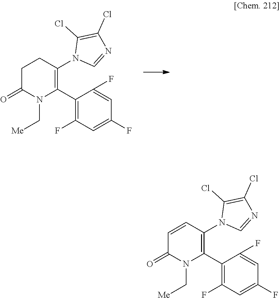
C1C(=O)N(C[Me])C(C2=C(F)C=C(F)C=C2F)=C(N2C=NC(Cl)=C2Cl)C1.C1=CC(N2C=NC(Cl)=C2Cl)=C(C2=C(F)C=C(F)C=C2F)N(C[Me])C1=O
